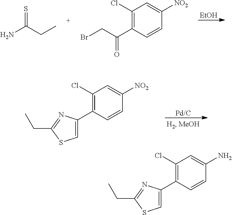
C1(Cl)=C(C2=CSC(CC)=N2)C=CC([NO2])=C1.[EtOH].S=C(CC)N.C1(Cl)=C(C(CBr)=O)C=CC([NO2])=C1.C1(Cl)=C(C2=CSC(CC)=N2)C=CC(N)=C1
